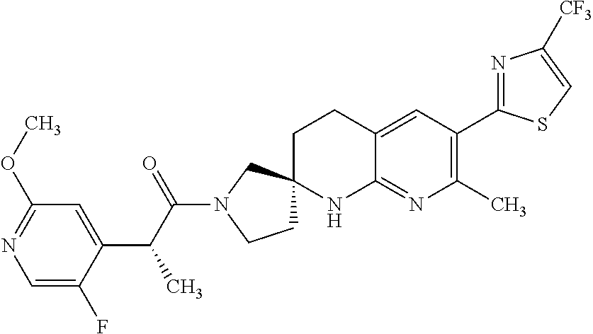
C1=C(F)C(C(C(N2CCC3(C2)CCC2=CC(C4=NC([CF3])=CS4)=C(C)N=C2N3)=O)C)=CC(OC)=N1
